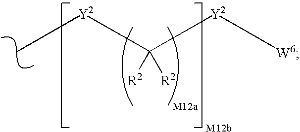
C[Y2]C([Y2][W6])([R2])[R2]
